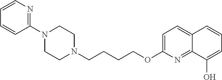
C1N(CCCCOC2=CC=C3C(=N2)C(O)=CC=C3)CCN(C2=NC=CC=C2)C1
